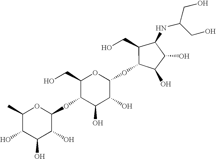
C1(C)C(O)C(O)C(O)C(OC2C(O)C(O)C(OC3C(O)C(O)C(NC(CO)CO)C3CO)OC2CO)O1
